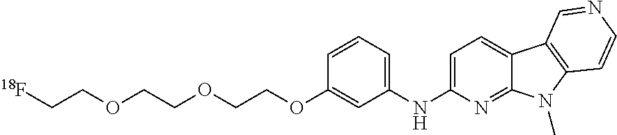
C1=C(NC2=CC=CC(OCCOCCOCC[18F])=C2)N=C2C(=C1)C1=C(N2C)C=CN=C1
